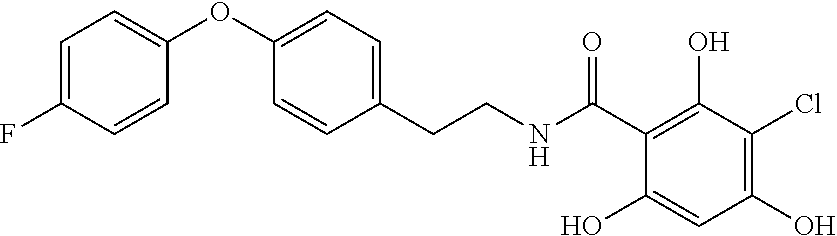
C1=C(F)C=CC(OC2=CC=C(CCNC(C3=C(O)C(Cl)=C(O)C=C3O)=O)C=C2)=C1
